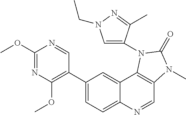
C1(OC)=NC(OC)=C(C2=CC=C3C(=C2)C2=C(C=N3)N(C)C(=O)N2C2=CN(CC)N=C2C)C=N1
